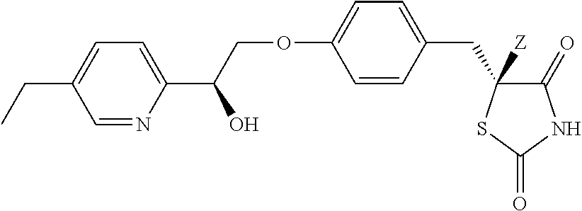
C1=NC(C(COC2=CC=C(CC3([Z])C(=O)NC(=O)S3)C=C2)O)=CC=C1CC
